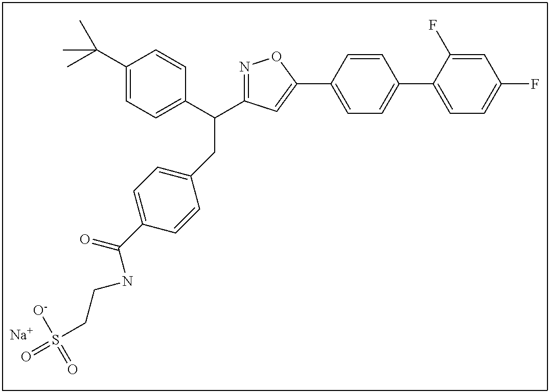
C1=C(C2=CC(C(C3=CC=C(C(C)(C)C)C=C3)CC3=CC=C(C(=O)NCCS(=O)([O-])=O)C=C3)=NO2)C=CC(C2=CC=C(F)C=C2F)=C1.[Na]
